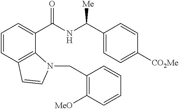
C1=CC2=C(C(C(NC(C3=CC=C([CO2Me])C=C3)[Me])=O)=C1)N(CC1=C([MeO])C=CC=C1)C=C2
